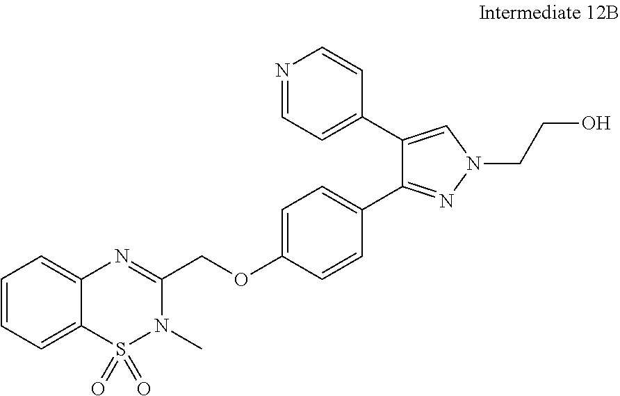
C12=CC=CC=C1S(=O)(=O)N(C)C(COC1=CC=C(C3=NN(CCO)C=C3C3=CC=NC=C3)C=C1)=N2
